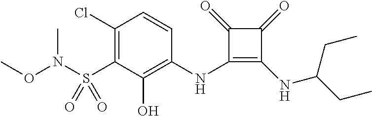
C1(Cl)=C(S(=O)(=O)N(OC)C)C(O)=C(NC2=C(NC(CC)CC)C(=O)C2=O)C=C1
